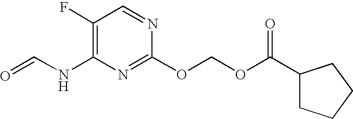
C(OC1=NC(NC=O)=C(F)C=N1)OC(C1CCCC1)=O
